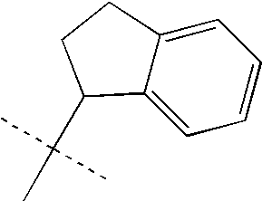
C12=CC=CC=C1CCC2C(C)(C)C
